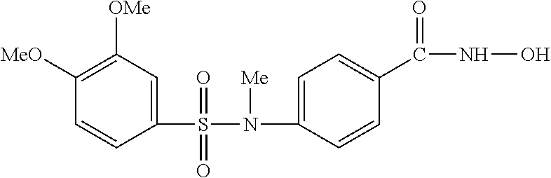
C1(S(N(C2=CC=C(C(NO)=O)C=C2)[Me])(=O)=O)=CC([OMe])=C([MeO])C=C1
